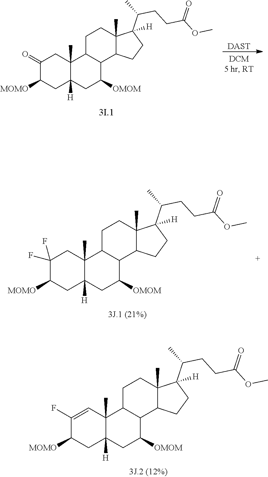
[DAST].C12(C)C([H])(CC([OMOM])C3C1CCC1(C)C3CCC1(C(C)CCC(OC)=O)[H])CC([MOMO])C(=O)C2.C12(C)C([H])(CC([OMOM])C3C1CCC1(C)C3CCC1(C(C)CCC(OC)=O)[H])CC([MOMO])C(F)(F)C2.C12(C)C([H])(CC([OMOM])C3C1CCC1(C)C3CCC1(C(C)CCC(OC)=O)[H])CC([MOMO])C(F)=C2
